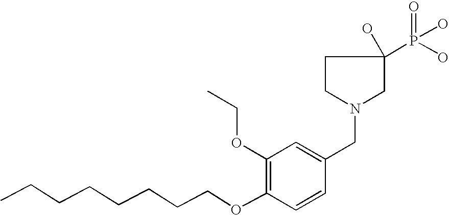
C1(OCC)=C(OCCCCCCCC)C=CC(CN2CC(O)(P(O)(O)=O)CC2)=C1
